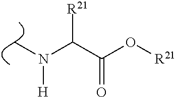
C(C(O[R21])=O)(N([H])C)[R21]
